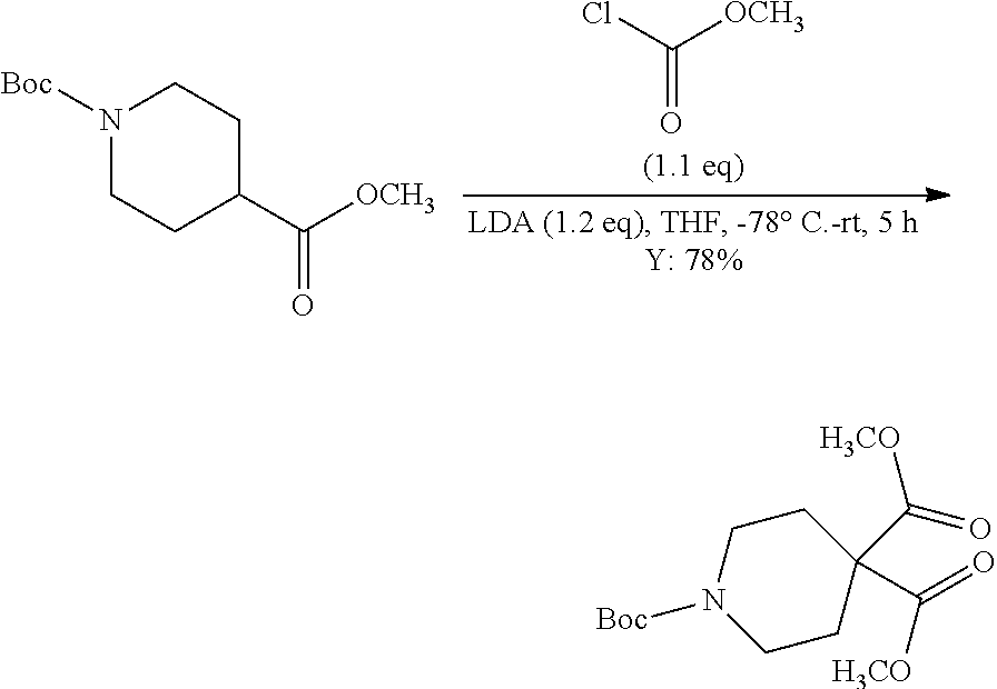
ClC([OCH3])=O.N1([Boc])CCC(C([OCH3])=O)CC1.C1N([Boc])CCC(C(=O)[H3CO])(C(=O)[H3CO])C1
